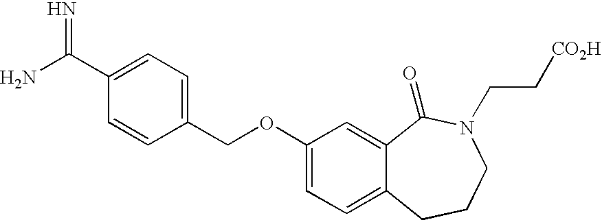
C1(C(N)=N)=CC=C(COC2=CC=C3C(=C2)C(=O)N(CC[CO2H])CCC3)C=C1
